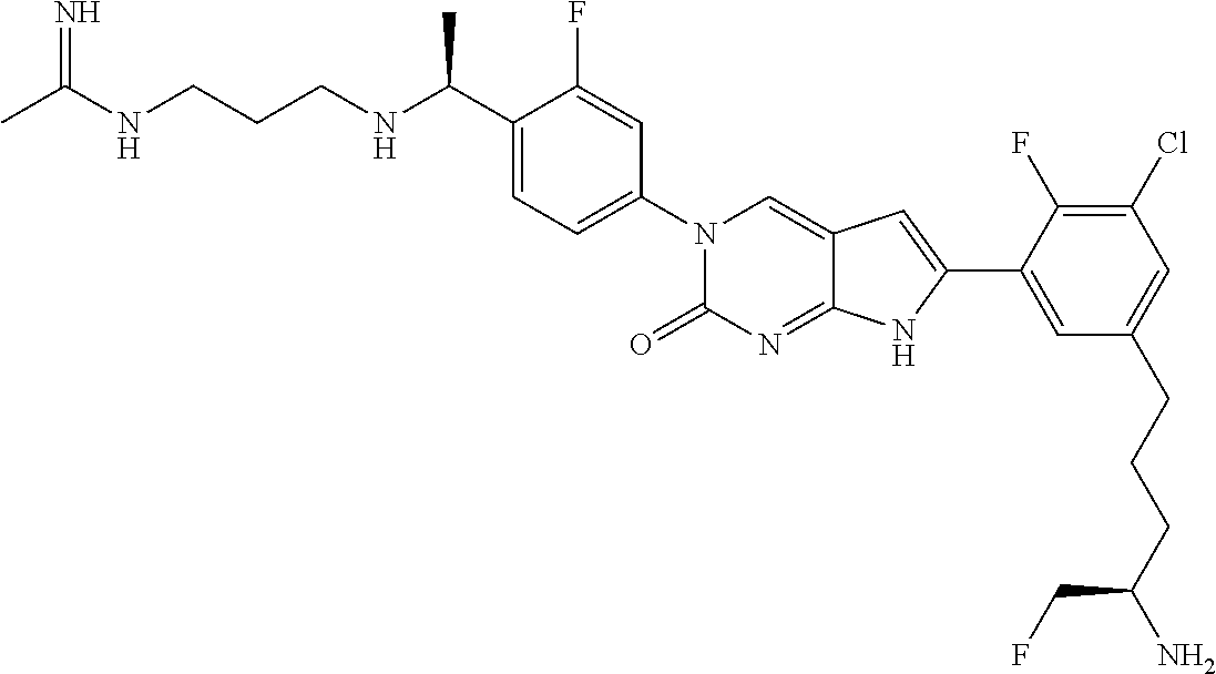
CC(NCCCNC(C1=CC=C(N2C(=O)N=C3C(=C2)C=C(C2=CC(CCCC(N)CF)=CC(Cl)=C2F)N3)C=C1F)C)=N
